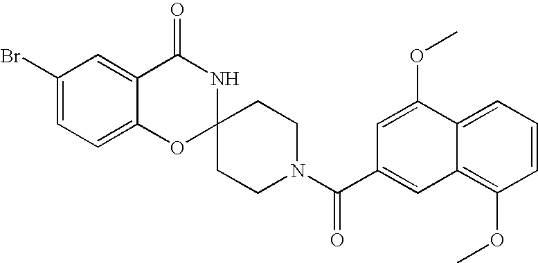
C1(Br)=CC=C2C(=C1)C(=O)NC1(O2)CCN(C(=O)C2=CC3=C(OC)C=CC=C3C(OC)=C2)CC1
